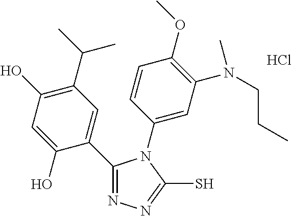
C1(C(C)C)=C(O)C=C(O)C(C2=NN=C(S)N2C2=CC(N(C)CCC)=C(OC)C=C2)=C1.Cl
